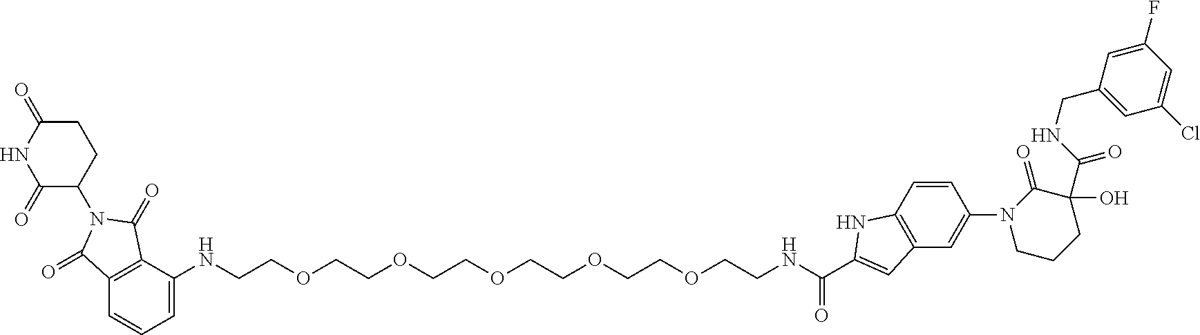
C1=C(NCCOCCOCCOCCOCCOCCNC(C2=CC3=C(C=CC(N4CCCC(O)(C(NCC5=CC(Cl)=CC(F)=C5)=O)C4=O)=C3)N2)=O)C2=C(C=C1)C(=O)N(C1CCC(=O)NC1=O)C2=O
